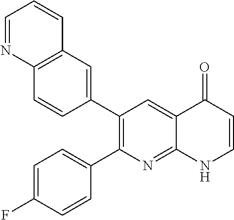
C12=C(C=C(C3=C(C4=CC=C(F)C=C4)N=C4C(=C3)C(=O)C=CN4)C=C1)C=CC=N2
